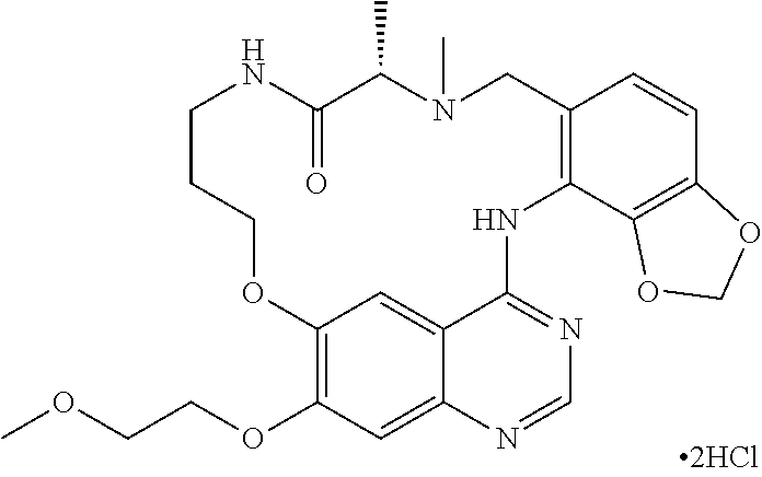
COCCOC1=C2C=C3C(=C1)N=CN=C3NC1=C(C=CC3=C1OCO3)CN(C)C(C)C(=O)NCCCO2
